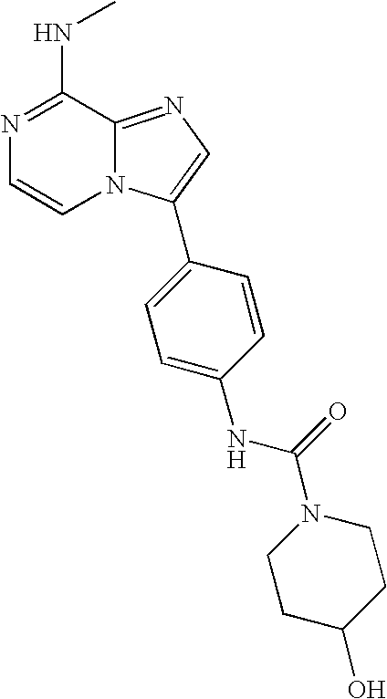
N1=C(NC)C2=NC=C(C3=CC=C(NC(=O)N4CCC(O)CC4)C=C3)N2C=C1
